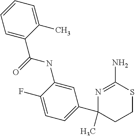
C1=CC=C(C)C(C(=O)NC2=CC(C3(C)N=C(N)SCC3)=CC=C2F)=C1
